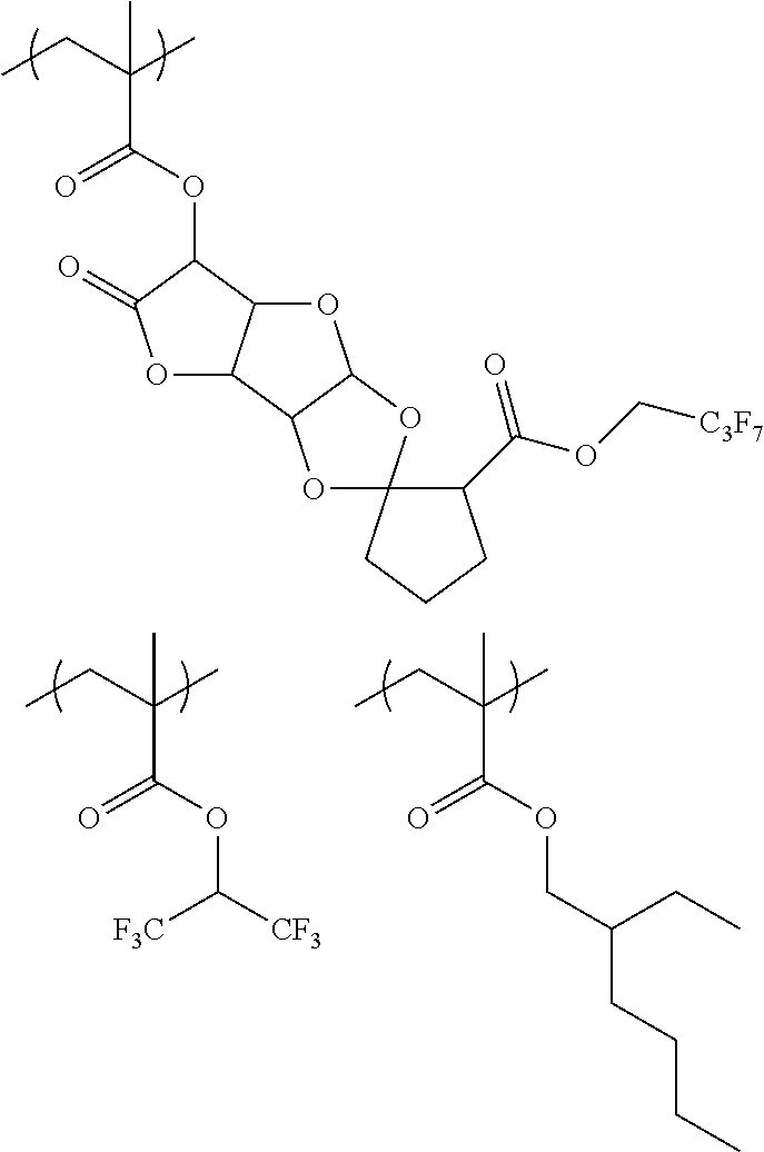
C(C(C)(C(OC1C(=O)OC2C1OC1C2OC2(O1)C(C(OC[C3F7])=O)CCC2)=O)C)C.C(C(C)(C(OC([CF3])[F3C])=O)C)C.C(C(C)(C(OCC(CCCC)CC)=O)C)C
